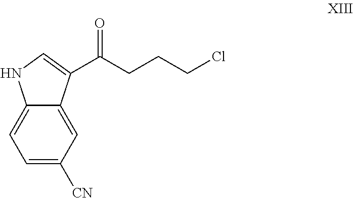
C12=CC=C([CN])C=C1C(C(CCCCl)=O)=CN2
